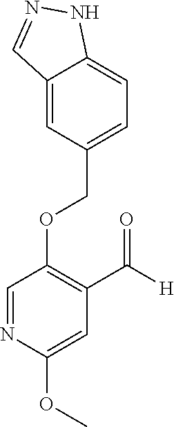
C(OC1=C(C([H])=O)C=C(OC)N=C1)C1=CC=C2C(=C1)C=NN2
